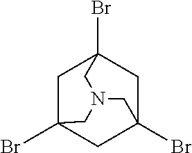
C1C2(Br)CC3(Br)CC1(Br)CN(C2)C3
